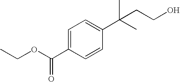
C1=C(C(OCC)=O)C=CC(C(CCO)(C)C)=C1
